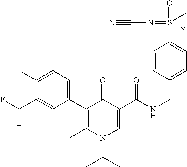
C1(C2=C(C)N(C(C)C)C=C(C(NCC3=CC=C(S(=O)(=NC#N)C)C=C3)=O)C2=O)=CC=C(F)C(C(F)F)=C1
